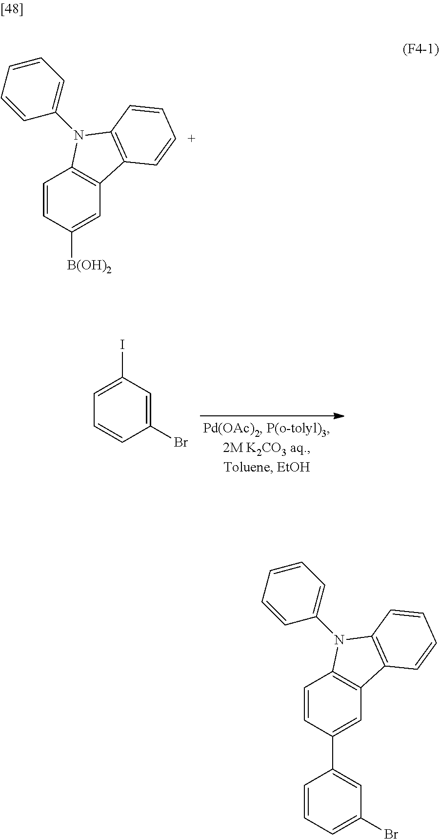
[B(OH)2]C1=CC2=C(C=C1)N(C1=CC=CC=C1)C1=C2C=CC=C1.C1(I)=CC=CC(Br)=C1.C1(C2=CC3=C(C=C2)N(C2=CC=CC=C2)C2=C3C=CC=C2)=CC(Br)=CC=C1
